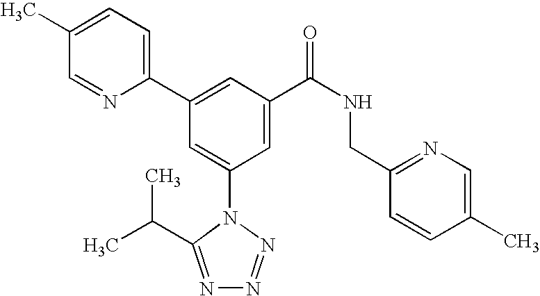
C1(C2=CC(C(NCC3=NC=C(C)C=C3)=O)=CC(N3C(C(C)C)=NN=N3)=C2)=CC=C(C)C=N1
